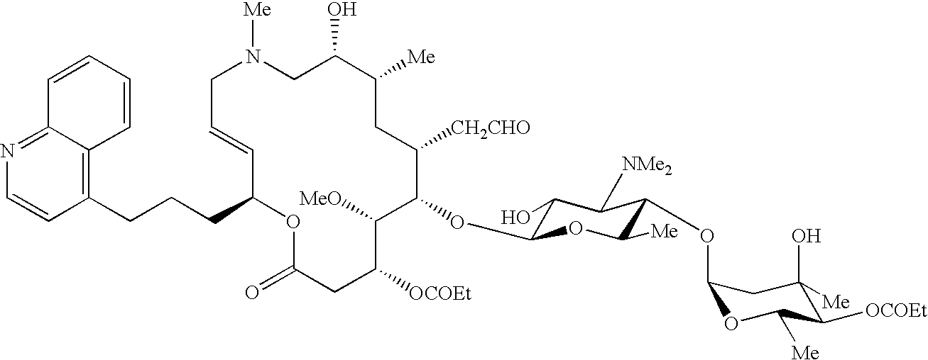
C1C(O)C([Me])CC([CH2CHO])C(OC2C(O)C([NMe2])C(OC3OC([Me])C([OCOEt])C(O)([Me])C3)C([Me])O2)C([MeO])C([OCOEt])CC(=O)OC(CCCC2=C3C(=NC=C2)C=CC=C3)C=CCN1[Me]
